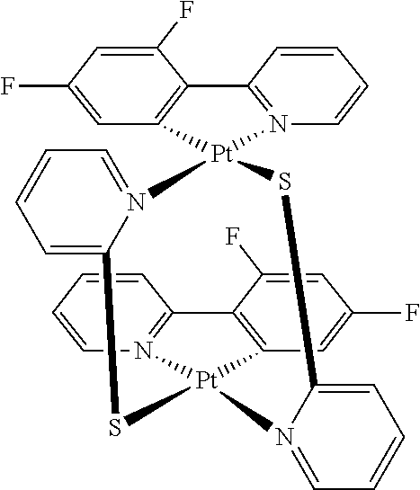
C12=C(C3=N(C=CC=C3)[Pt]13N1=CC=CC=C1S[Pt]1(C4=C(C(F)=CC(F)=C4)C4=N1C=CC=C4)N1=CC=CC=C1S3)C(F)=CC(F)=C2
